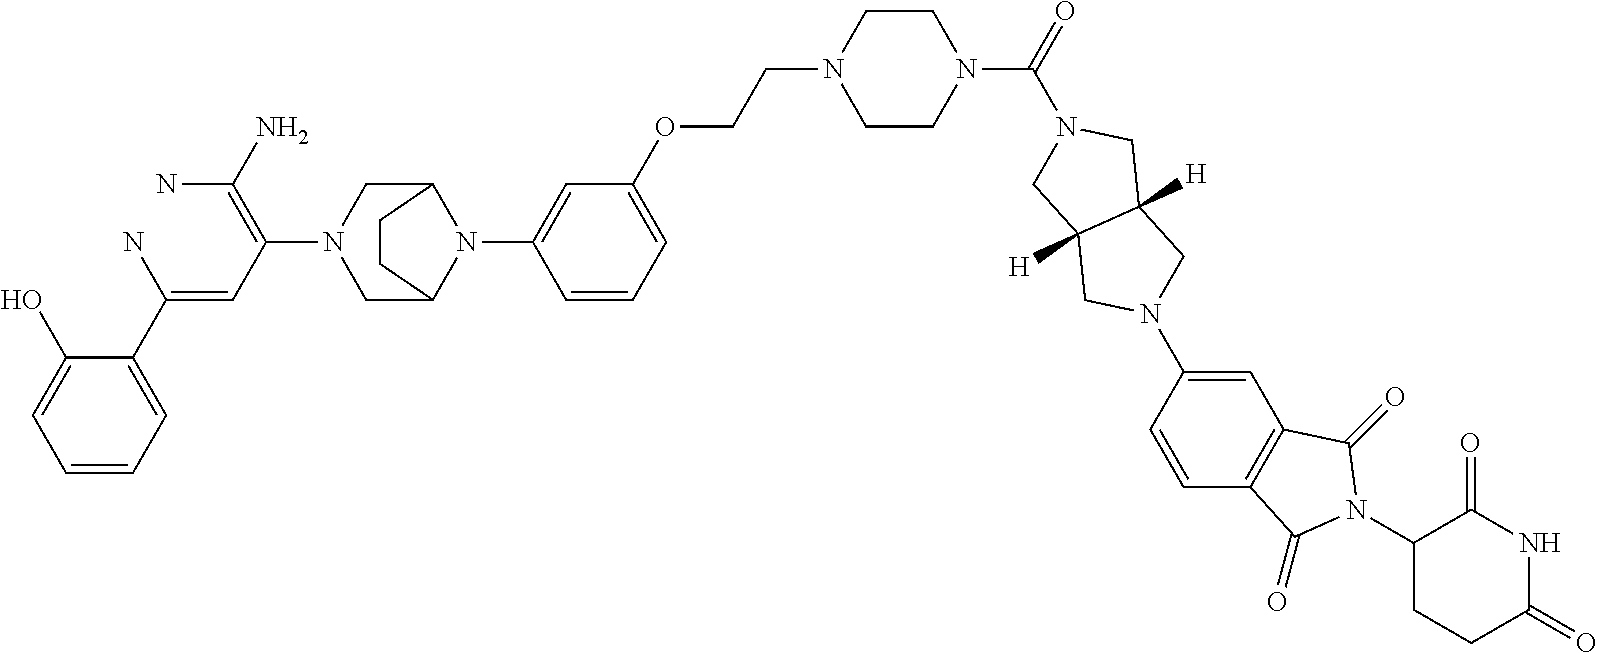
C1=CC=C(C(=CC(=C(N)N)N2CC3N(C4=CC(OCCN5CCN(C(N6CC7([H])C([H])(C6)CN(C6=CC8=C(C=C6)C(=O)N(C6CCC(=O)NC6=O)C8=O)C7)=O)CC5)=CC=C4)C(C2)CC3)N)C(O)=C1
